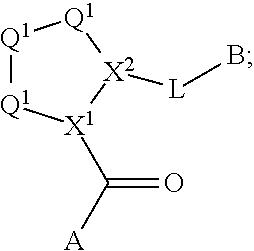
[Q1]1[Q1][X1](C(=O)[A])[X2]([L]B)[Q1]1
